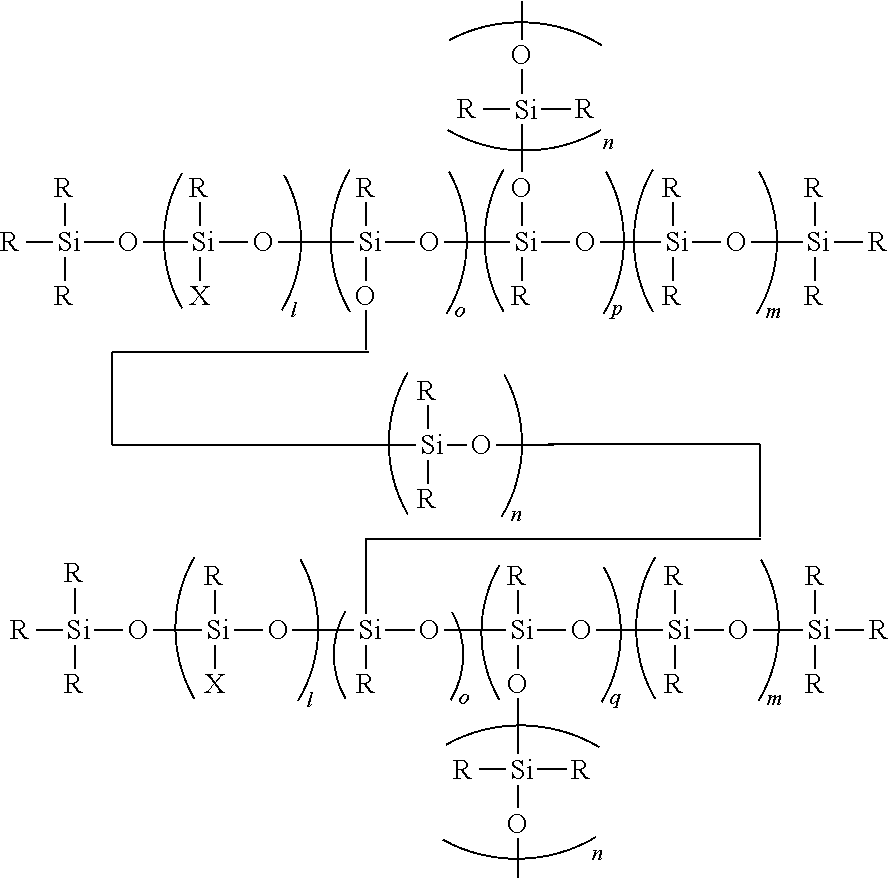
[R][Si]([R])([R])O[Si](O[Si](O[Si](O[Si](O[Si]([R])([R])[R])([R])[R])(O[Si]([R])([R])OC)[R])([R])OC)([R])[X].[R][Si]([R])([R])O[Si](O[Si](O[Si](O[Si](O[Si]([R])([R])[R])([R])[R])(O[Si]([R])([R])OC)[R])([R])C)([X])[R].[R][Si]([R])(OC)C
